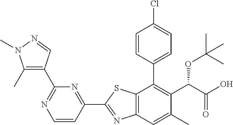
C1(C2=NC3=C(S2)C(C2=CC=C(Cl)C=C2)=C(C(OC(C)(C)C)C(=O)O)C(C)=C3)=NC(C2=C(C)N(C)N=C2)=NC=C1
